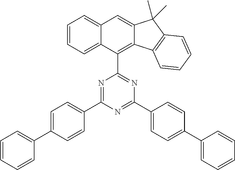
C1=CC=C2C(=C1)C=C1C(=C2C2=NC(C3=CC=C(C4=CC=CC=C4)C=C3)=NC(C3=CC=C(C4=CC=CC=C4)C=C3)=N2)C2=C(C1(C)C)C=CC=C2
